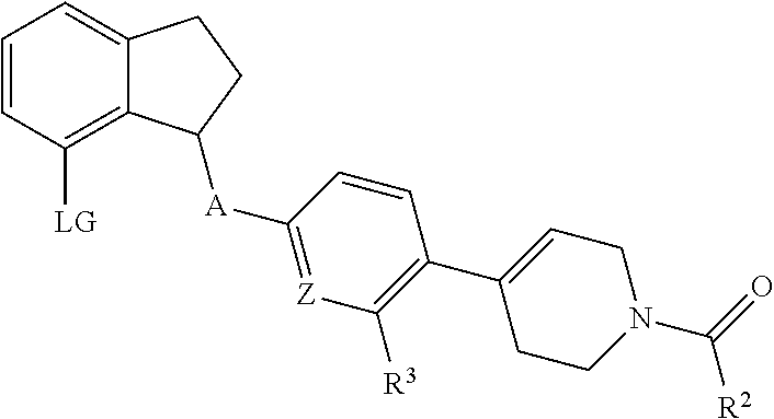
C1=CC([LG])=C2C(=C1)CCC2[A]C1=[Z]C([R3])=C(C2=CCN(C(=O)[R2])CC2)C=C1
